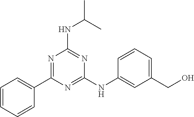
C1(C2=NC(NC(C)C)=NC(NC3=CC(CO)=CC=C3)=N2)=CC=CC=C1
